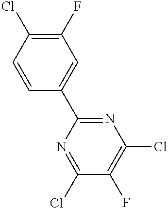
C1=CC(C2=NC(Cl)=C(F)C(Cl)=N2)=CC(F)=C1Cl
